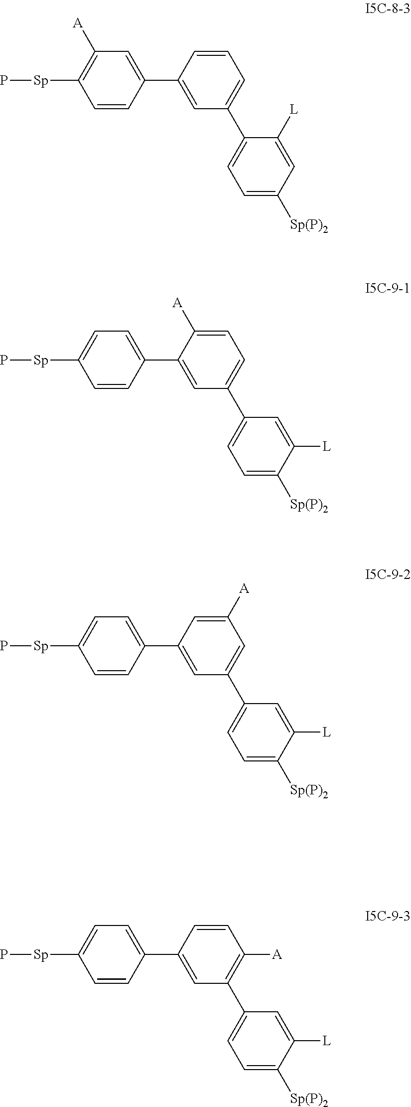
C1(C2=CC(C3=CC=C([Sp(P)2])C=C3[L])=CC=C2)=CC([A])=C([Sp]P)C=C1.C1(C2=CC(C3=CC=C([Sp(P)2])C([L])=C3)=CC=C2[A])=CC=C([Sp]P)C=C1.C1(C2=CC(C3=CC=C([Sp(P)2])C([L])=C3)=CC([A])=C2)=CC=C([Sp]P)C=C1.C1(C2=CC(C3=CC=C([Sp(P)2])C([L])=C3)=C([A])C=C2)=CC=C([Sp]P)C=C1
